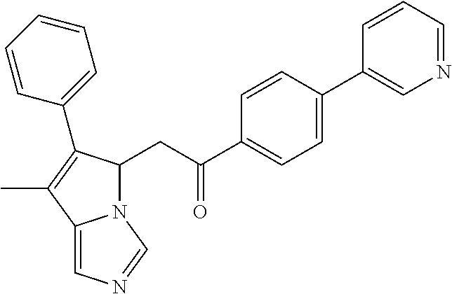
C1=CC(C2=CN=CC=C2)=CC=C1C(=O)CC1N2C(=CN=C2)C(C)=C1C1=CC=CC=C1
